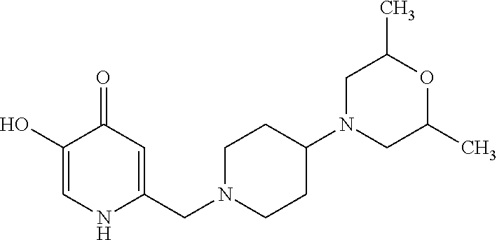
C1(O)=CNC(CN2CCC(N3CC(C)OC(C)C3)CC2)=CC1=O
